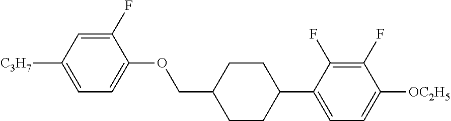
C1(F)=CC([C3H7])=CC=C1OCC1CCC(C2=CC=C([OC2H5])C(F)=C2F)CC1
